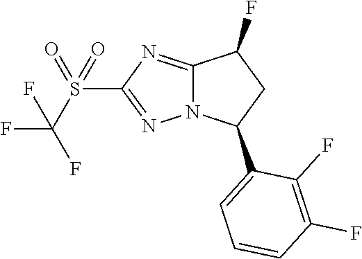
S(C1=NN2C(=N1)C(F)CC2C1=CC=CC(F)=C1F)(C(F)(F)F)(=O)=O
